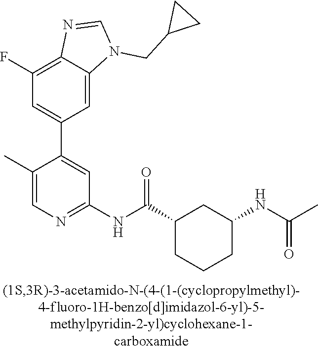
C1(F)=C2C(=CC(C3=CC(NC(C4CCCC(NC(=O)C)C4)=O)=NC=C3C)=C1)N(CC1CC1)C=N2
